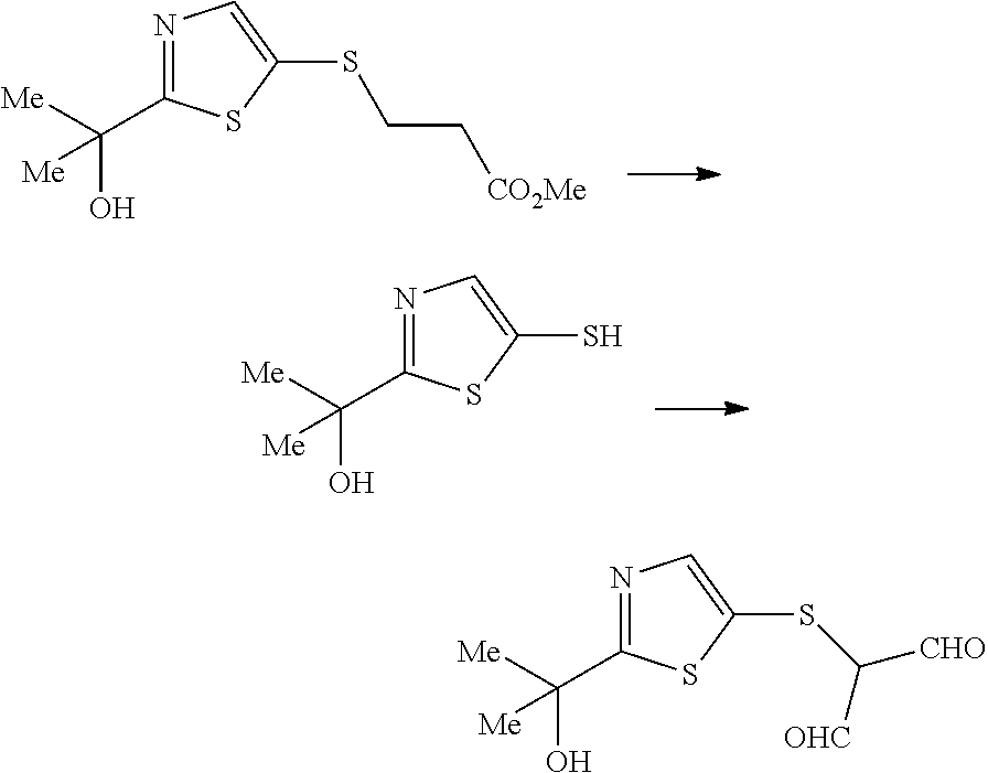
N1=C(C([Me])(O)[Me])SC(SCC[CO2Me])=C1.N1=C(C([Me])(O)[Me])SC(S)=C1.N1=C(C([Me])(O)[Me])SC(SC([CHO])[OHC])=C1
